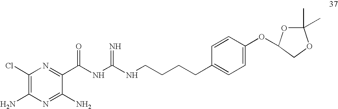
C1(Cl)=C(N)N=C(N)C(C(NC(NCCCCC2=CC=C(OC3OC(C)(C)OC3)C=C2)=N)=O)=N1
